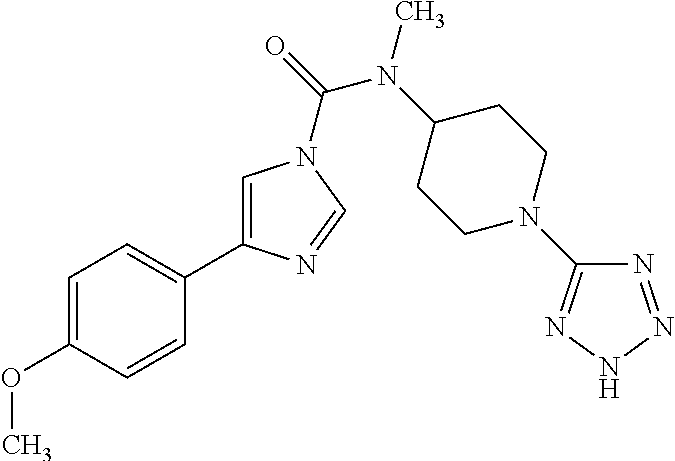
C1=C(OC)C=CC(C2=CN(C(=O)N(C3CCN(C4=NNN=N4)CC3)C)C=N2)=C1
